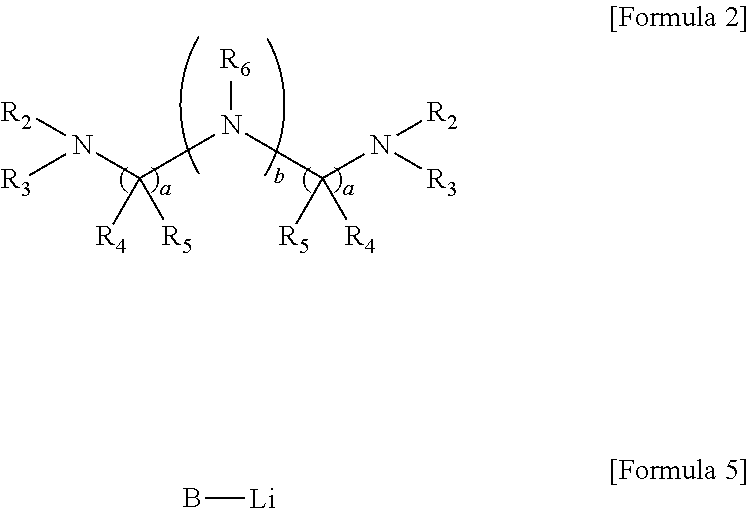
[R3]N(C([R4])([R5])N([R6])C(N([R3])[R2])([R4])[R5])[R2].B[Li]
